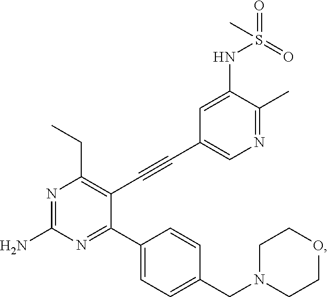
N1=C(N)N=C(C2=CC=C(CN3CCOCC3)C=C2)C(C#CC2=CN=C(C)C(NS(C)(=O)=O)=C2)=C1CC
